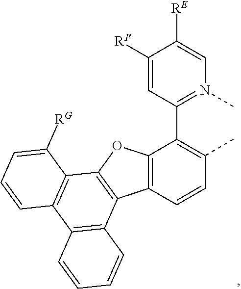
C12=C(C3=C(C4=C1C=CC=C4[RG])OC1=C3C=CC(C)=C1C1=N(C)C=C([RE])C([RF])=C1)C=CC=C2
